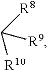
[R10]C([R8])[R9]
